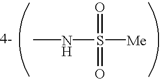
[Me]S(NC)(=O)=O
